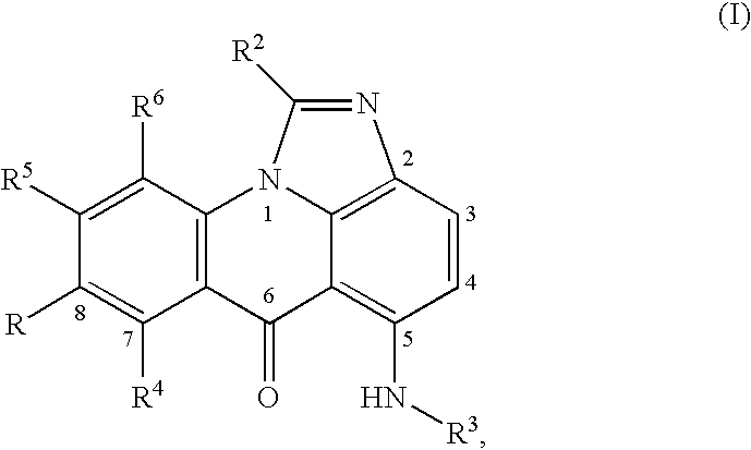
C1([R4])=C([R])C([R5])=C([R6])C2=C1C(=O)C1=C(N[R3])C=CC3=C1N2C([R2])=N3
